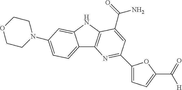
C12=CC=C(N3CCOCC3)C=C1NC1=C2N=C(C2=CC=C(C(=O)[H])O2)C=C1C(=O)N
